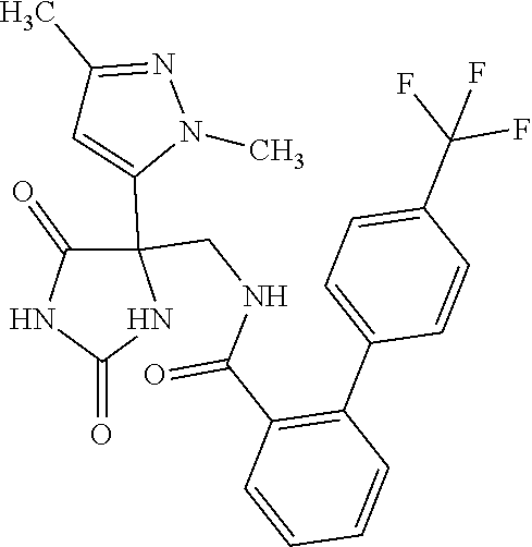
C1(=O)C(C2=CC(C)=NN2C)(CNC(C2=C(C3=CC=C(C(F)(F)F)C=C3)C=CC=C2)=O)NC(=O)N1
